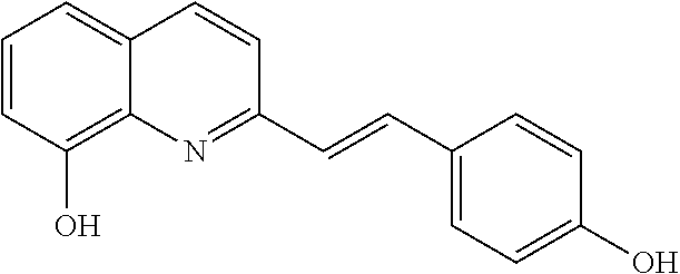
C1=CC(O)=C2C(=C1)C=CC(C=CC1=CC=C(O)C=C1)=N2
